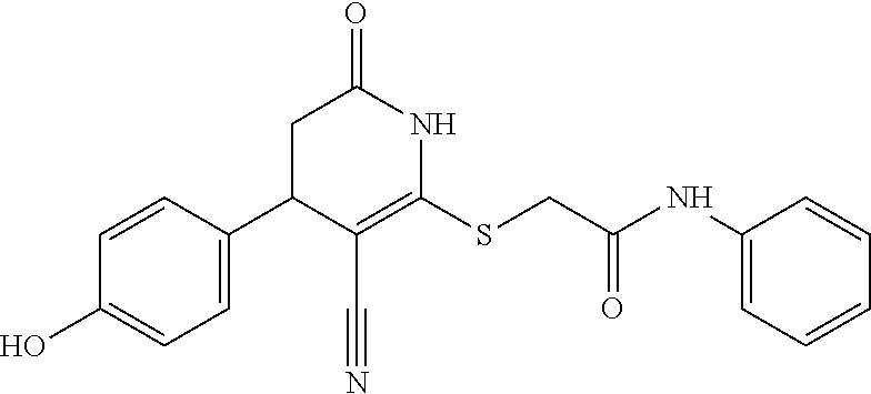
C1=C(C2C(C#N)=C(SCC(NC3=CC=CC=C3)=O)NC(=O)C2)C=CC(O)=C1
